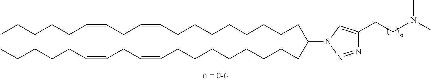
C(CCCCCCC=CCC=CCCCCC)CC(CCCCCCCCC=CCC=CCCCCC)N1N=NC(CCN(C)C)=C1
